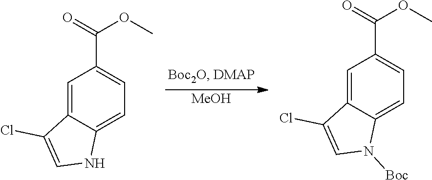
[MeOH].C1=C2C(=CC=C1C(=O)OC)NC=C2Cl.C1=C2C(=CC=C1C(=O)OC)N([Boc])C=C2Cl
